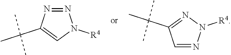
N1=NC(C(C)(C)C)=CN1[R4].N1=CC(C(C)(C)C)=NN1[R4]
